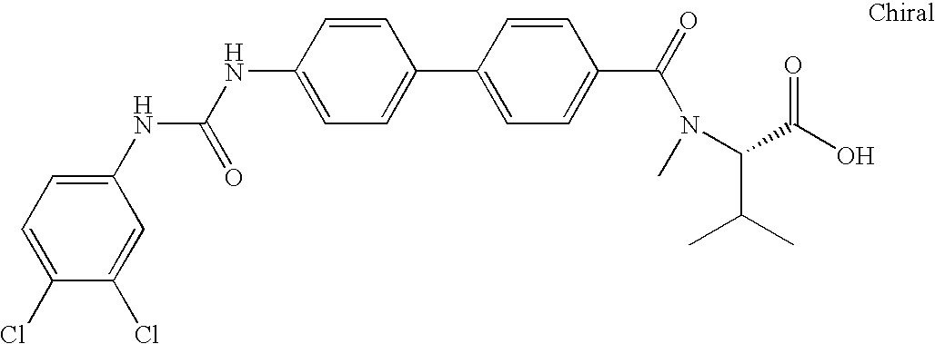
C1=C(NC(=O)NC2=CC=C(Cl)C(Cl)=C2)C=CC(C2=CC=C(C(N(C)C(C(C)C)C(O)=O)=O)C=C2)=C1
